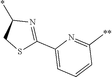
C1(*)CSC(C2=CC=CC([**])=N2)=N1
